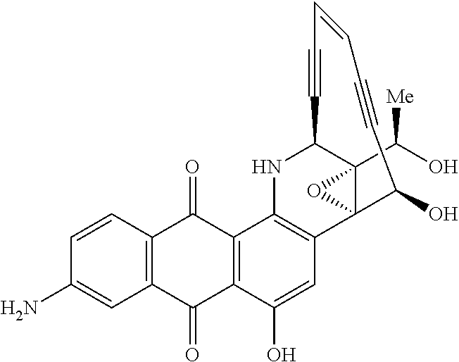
C12=C(C=CC(N)=C1)C(=O)C1=C(C2=O)C(O)=CC2=C1NC1C3(C(O)[Me])C2(O3)C(O)C#CC=CC#C1
